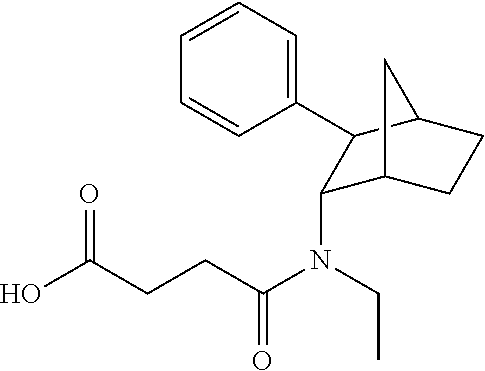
C1=CC=C(C2C(N(CC)C(=O)CCC(O)=O)C3CCC2C3)C=C1
